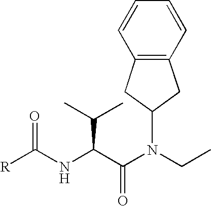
N(C(C(N(CC)C1CC2=C(C1)C=CC=C2)=O)C(C)C)C([R])=O
